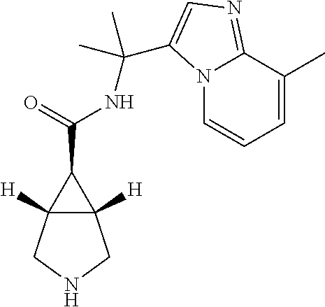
C(=O)(C1C2([H])C1([H])CNC2)NC(C1=CN=C2N1C=CC=C2C)(C)C
